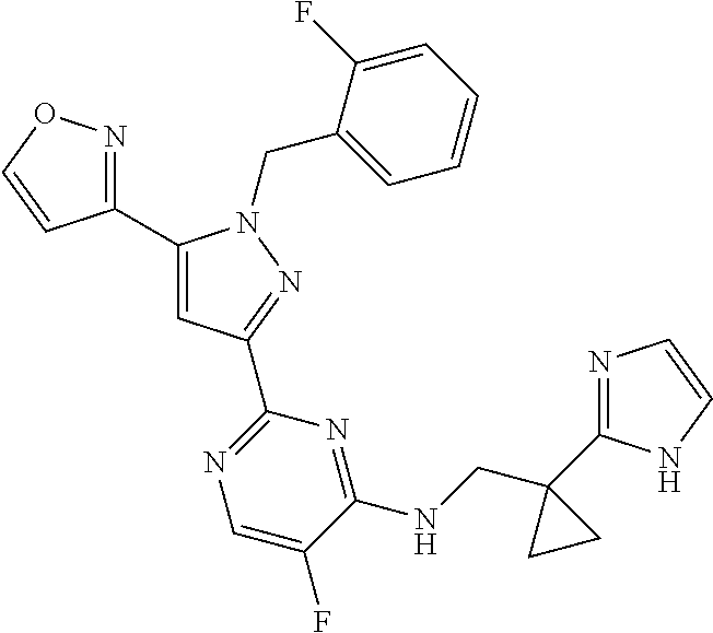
C1(C2=NOC=C2)=CC(C2=NC=C(F)C(NCC3(C4=NC=CN4)CC3)=N2)=NN1CC1=CC=CC=C1F
